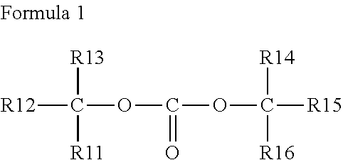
[R12]C([R13])([R11])OC(OC([R14])([R16])[R15])=O
